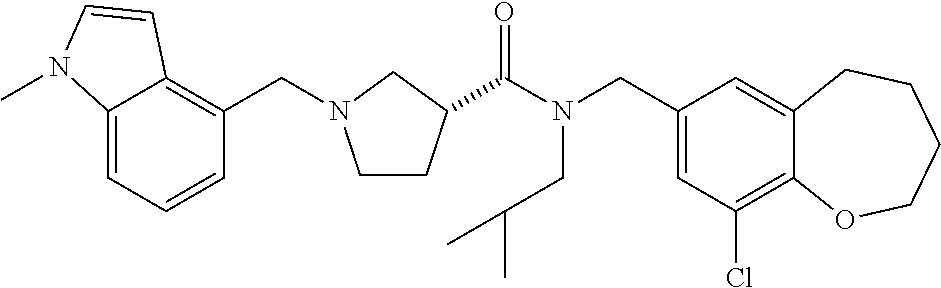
C1(CN(C(=O)C2CCN(CC3=C4C(=CC=C3)N(C)C=C4)C2)CC(C)C)=CC(Cl)=C2C(=C1)CCCCO2
